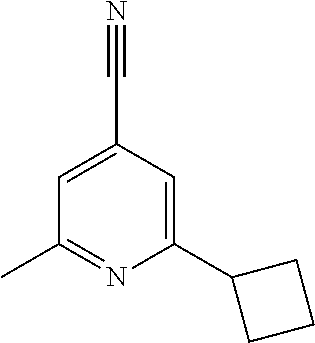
C1(C2CCC2)=CC(C#N)=CC(C)=N1
